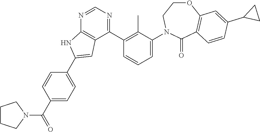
N1=CN=C(C2=C(C)C(N3CCOC4=C(C3=O)C=CC(C3CC3)=C4)=CC=C2)C2=C1NC(C1=CC=C(C(N3CCCC3)=O)C=C1)=C2
